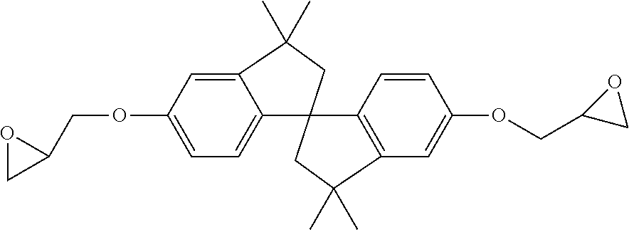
C12=CC(OCC3OC3)=CC=C1C1(CC2(C)C)C2=C(C=C(OCC3CO3)C=C2)C(C)(C)C1
